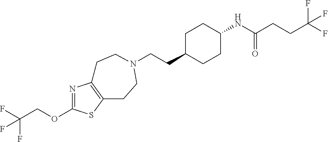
C(CC1CCC(NC(CCC(F)(F)F)=O)CC1)N1CCC2=C(N=C(OCC(F)(F)F)S2)CC1
